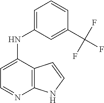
C12=C(C(NC3=CC=CC(C(F)(F)F)=C3)=CC=N1)C=CN2
